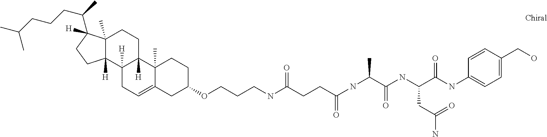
C12([H])CC=C3C(C)(C1([H])CCC1(C)C2([H])CCC1(C(C)CCCC(C)C)[H])CCC(OCCCNC(CCC(NC(C(NC(C(NC1=CC=C(CO)C=C1)=O)CC(N)=O)=O)C)=O)=O)C3
